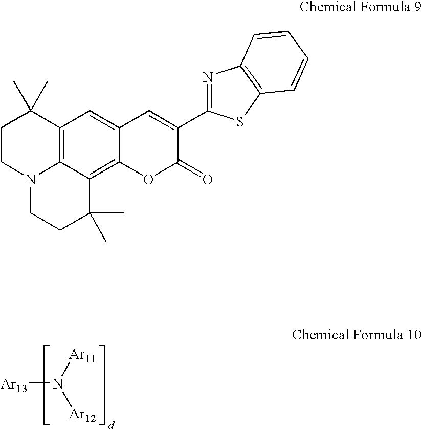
C12=C3C4=C(C=C1C=C(C1=NC5=C(S1)C=CC=C5)C(=O)O2)C(C)(C)CCN4CCC3(C)C.[Ar13]N([Ar11])[Ar12]
